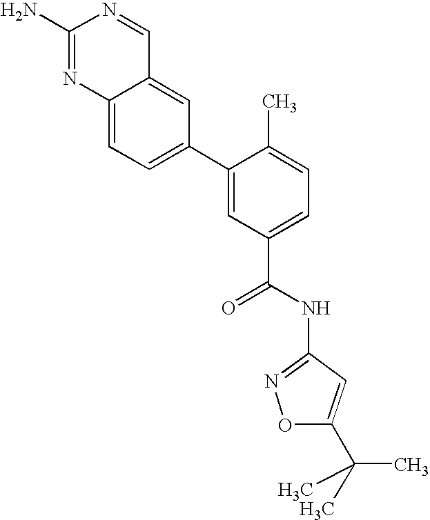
C12=CC(C3=CC(C(=O)NC4=NOC(C(C)(C)C)=C4)=CC=C3C)=CC=C1N=C(N)N=C2
